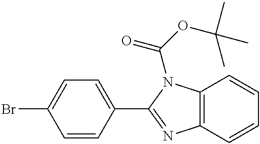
C1(C2=NC3=C(N2C(=O)OC(C)(C)C)C=CC=C3)=CC=C(Br)C=C1
